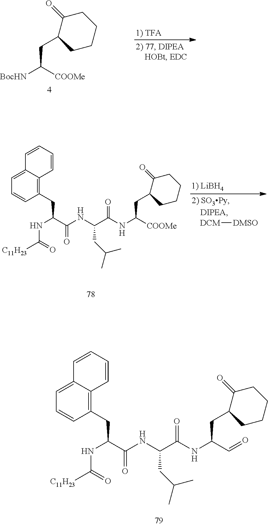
C(C([COOMe])[BocHN])C1CCCCC1=O.C(NC(C(NC(C(CC1=C2C(=CC=C1)C=CC=C2)NC([C11H23])=O)=O)CC(C)C)=O)(C=O)CC1C(=O)CCCC1.C(NC(C(NC(C(CC1=C2C(=CC=C1)C=CC=C2)NC([C11H23])=O)=O)CC(C)C)=O)([COOMe])CC1C(=O)CCCC1.[DCM][DMSO]
